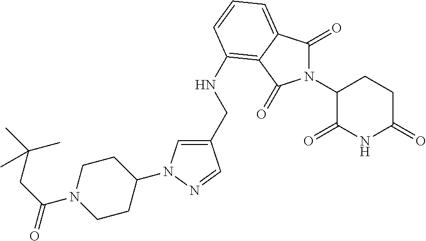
N1(C2C(=O)NC(=O)CC2)C(=O)C2=CC=CC(NCC3=CN(C4CCN(C(CC(C)(C)C)=O)CC4)N=C3)=C2C1=O
